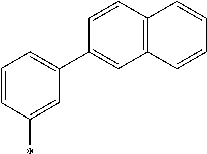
C1=CC2=C(C=C1C1=CC=CC(*)=C1)C=CC=C2
